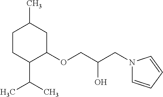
C1CC(C(C)C)C(OCC(CN2C=CC=C2)O)CC1C
